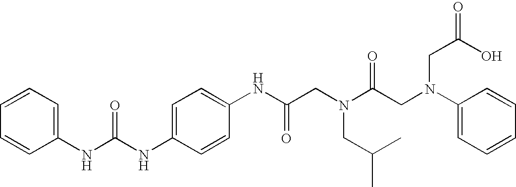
C1(NC(NC2=CC=C(NC(CN(C(CN(C3=CC=CC=C3)CC(=O)O)=O)CC(C)C)=O)C=C2)=O)=CC=CC=C1
